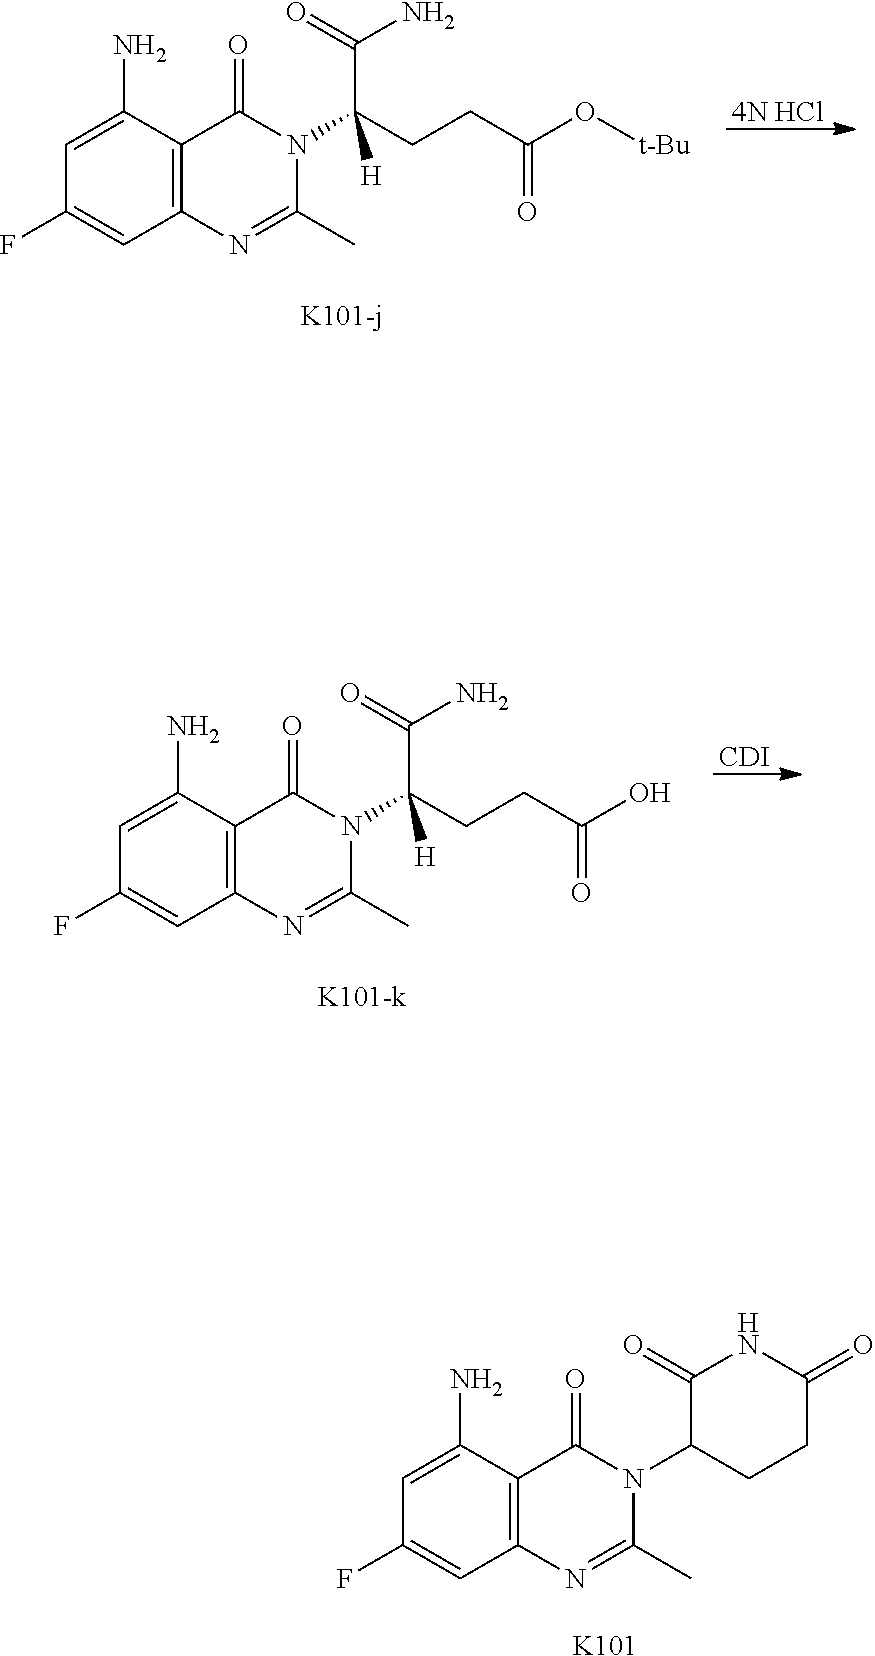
C1(N)=CC(F)=CC2=C1C(=O)N(C(CCC(O[t-Bu])=O)(C(=O)N)[H])C(C)=N2.[4N HCl].C1(N)=CC(F)=CC2=C1C(=O)N(C(CCC(O)=O)(C(=O)N)[H])C(C)=N2.[CDI].C1(N)=CC(F)=CC2=C1C(=O)N(C1CCC(=O)NC1=O)C(C)=N2.[K101]
